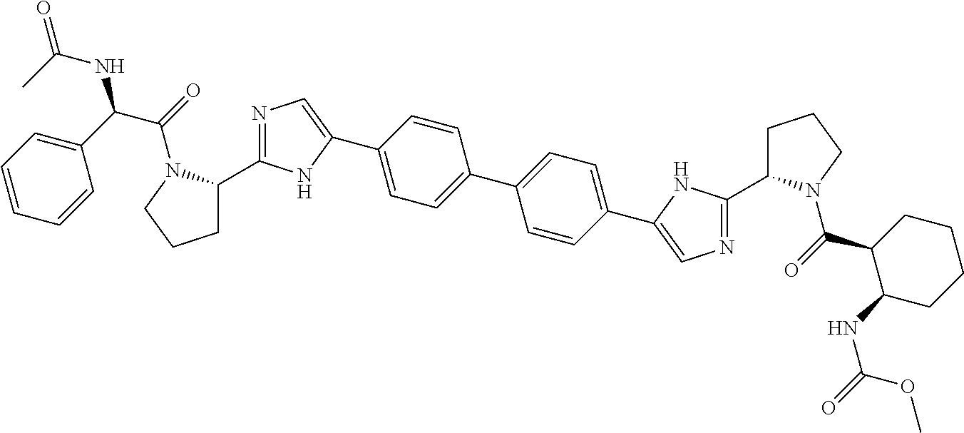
C1C(C2=NC=C(C3=CC=C(C4=CC=C(C5=CN=C(C6CCCN6C(=O)C6C(NC(=O)OC)CCCC6)N5)C=C4)C=C3)N2)N(C(=O)C(C2=CC=CC=C2)NC(=O)C)CC1
